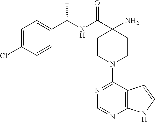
C1=C(Cl)C=CC(C(NC(C2(N)CCN(C3=NC=NC4=C3C=CN4)CC2)=O)C)=C1
